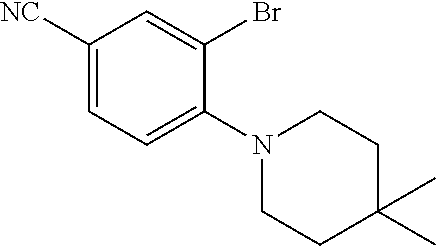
C1([NC])=CC=C(N2CCC(C)(C)CC2)C(Br)=C1
